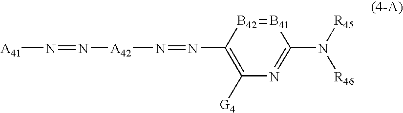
[A42](N=NC1=C([G4])N=C(N([R45])[R46])[B41]=[B42]1)N=N[A41]
